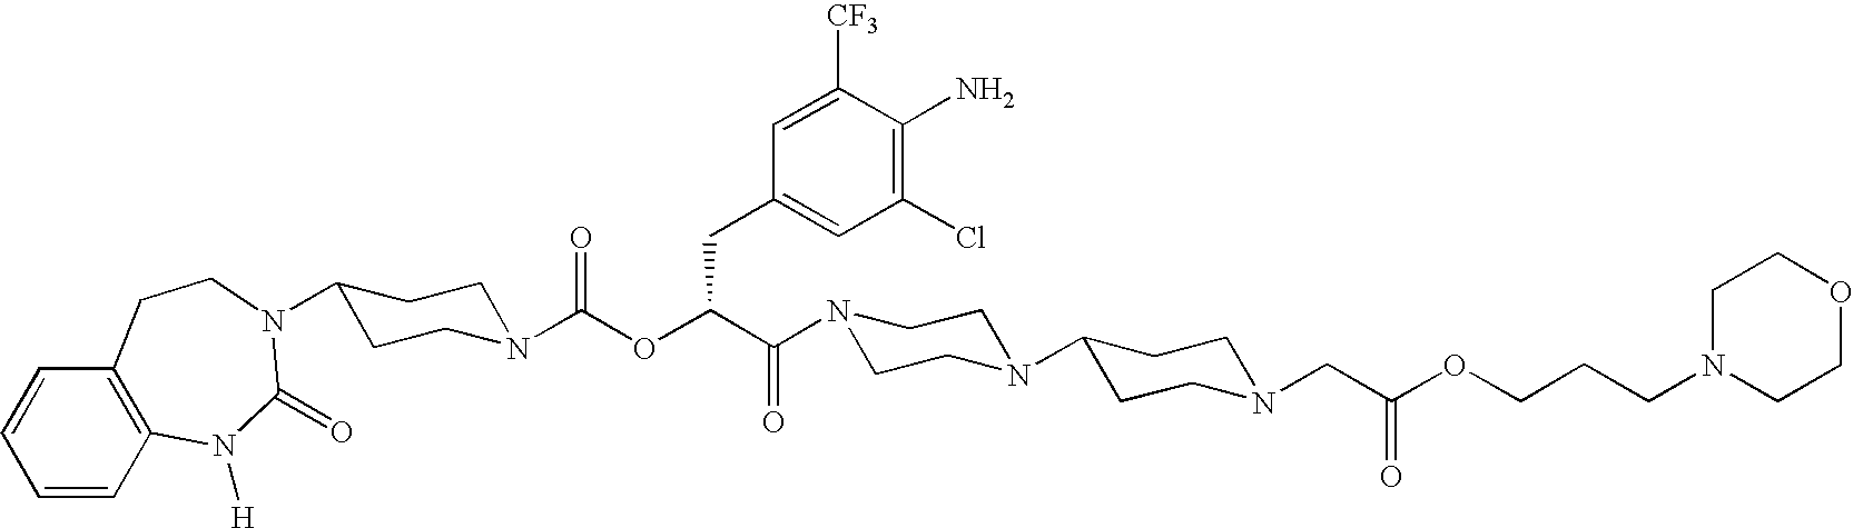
N1(C(C(OC(N2CCC(N3C(=O)N([H])C4=C(C=CC=C4)CC3)CC2)=O)CC2=CC(Cl)=C(N)C([CF3])=C2)=O)CCN(C2CCN(CC(OCCCN3CCOCC3)=O)CC2)CC1
